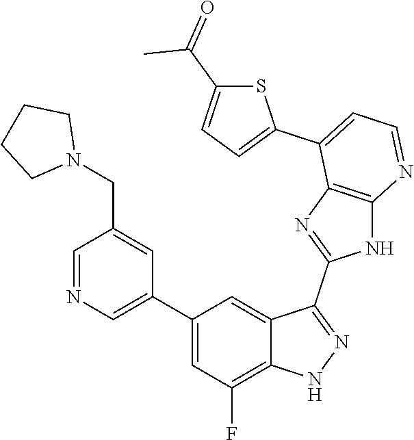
C1=NC=C(C2=CC(F)=C3C(=C2)C(C2=NC4=C(N2)N=CC=C4C2=CC=C(C(=O)C)S2)=NN3)C=C1CN1CCCC1
